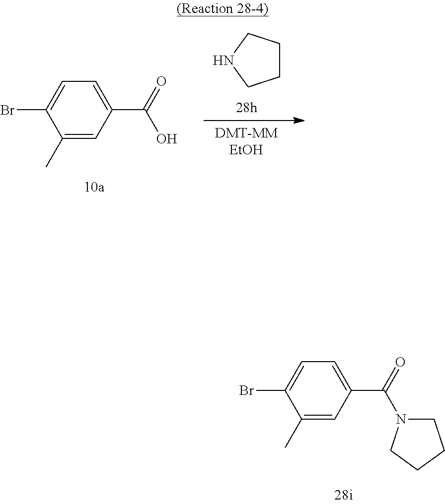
C1(C)=CC(C(=O)O)=CC=C1Br.C1CCNC1.C1(C)=CC(C(=O)N2CCCC2)=CC=C1Br
